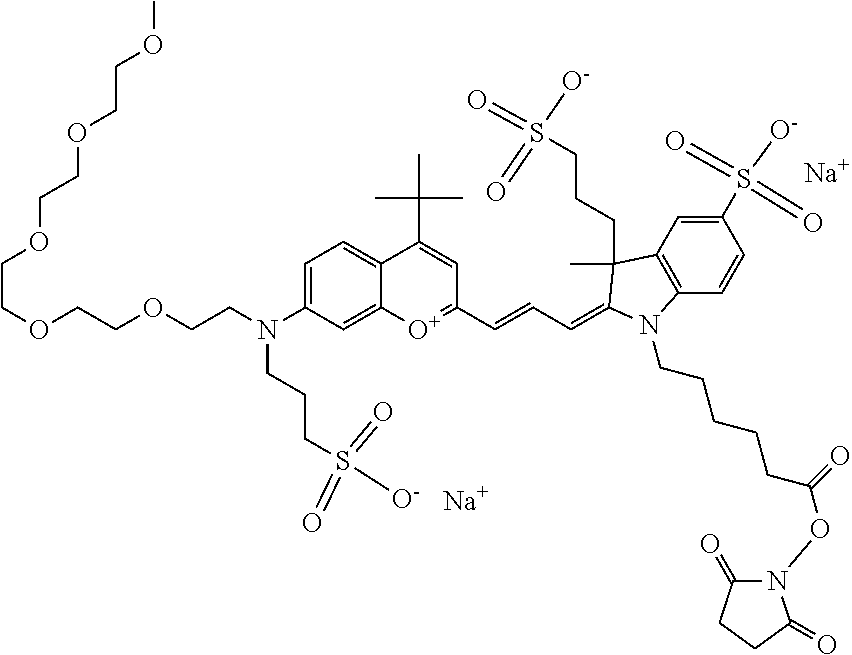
[Na].[Na].C1(S([O-])(=O)=O)=CC2=C(C=C1)N(CCCCCC(ON1C(=O)CCC1=O)=O)C(=CC=CC1=[O+]C3=CC(N(CCOCCOCCOCCOCCOC)CCCS([O-])(=O)=O)=CC=C3C(C(C)(C)C)=C1)C2(C)CCCS(=O)([O-])=O
